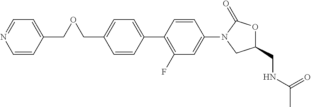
C1=C(C2=C(F)C=C(N3CC(CNC(C)=O)OC3=O)C=C2)C=CC(COCC2=CC=NC=C2)=C1
